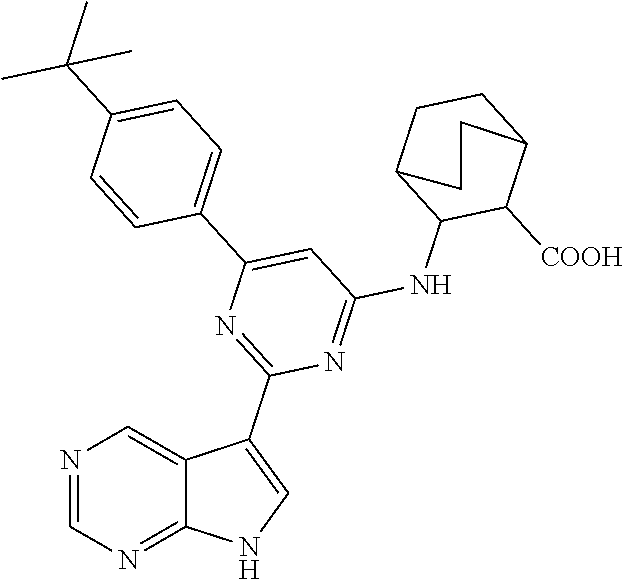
C1(C2=CC=C(C(C)(C)C)C=C2)=CC(NC2C([COOH])C3CCC2CC3)=NC(C2=CNC3=NC=NC=C23)=N1
